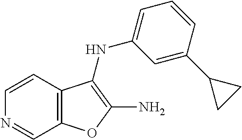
C1=CC2=C(C=N1)OC(N)=C2NC1=CC=CC(C2CC2)=C1
